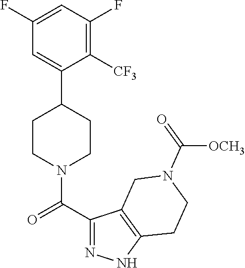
C1(F)=CC(F)=C([CF3])C(C2CCN(C(C3=NNC4=C3CN(C(=O)[OCH3])CC4)=O)CC2)=C1
